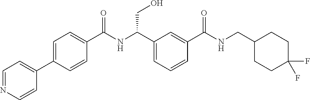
C1(C2=CC=C(C(NC(C3=CC=CC(C(NCC4CCC(F)(F)CC4)=O)=C3)CO)=O)C=C2)=CC=NC=C1
